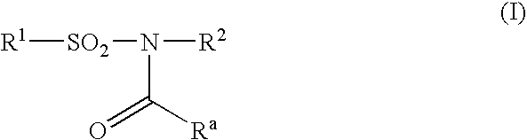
[R1][SO2]N([R2])C(=O)[Ra]
